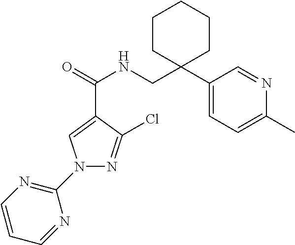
N1(C2=NC=CC=N2)N=C(Cl)C(C(NCC2(C3=CC=C(C)N=C3)CCCCC2)=O)=C1
